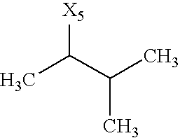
CC(C(C)C)[X5]
